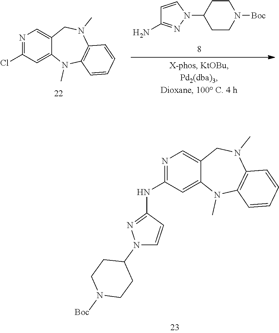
N1=C(Cl)C=C2C(=C1)CN(C)C1=C(N2C)C=CC=C1.C1=CN(C2CCN([Boc])CC2)N=C1N.N1=C(NC2=NN(C3CCN([Boc])CC3)C=C2)C=C2C(=C1)CN(C)C1=C(N2C)C=CC=C1
